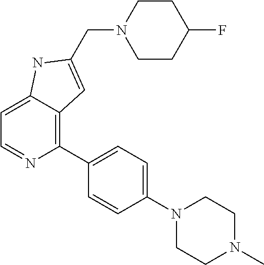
C1=C2C(=C(C3=CC=C(N4CCN(C)CC4)C=C3)N=C1)C=C(CN1CCC(F)CC1)N2
